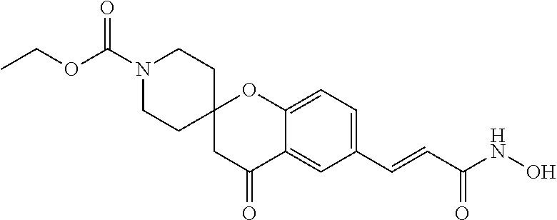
C12(CC(=O)C3=CC(C=CC(NO)=O)=CC=C3O1)CCN(C(OCC)=O)CC2
